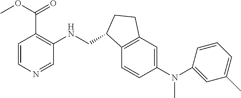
C(NC1=C(C(OC)=O)C=CN=C1)C1C2=C(C=C(N(C3=CC(C)=CC=C3)C)C=C2)CC1
